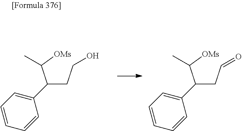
C(CO)C(C([OMs])C)C1=CC=CC=C1.C(C=O)C(C([OMs])C)C1=CC=CC=C1
